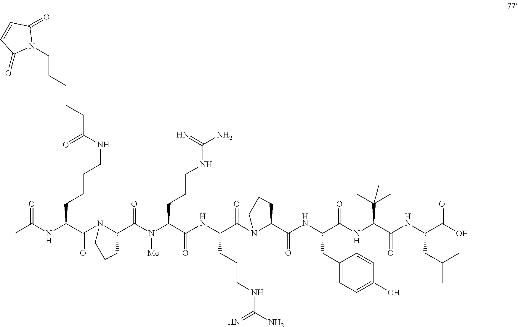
CC(NC(C(N1CCCC1C(N(C(C(NC(C(N1C(C(NC(C(NC(C(NC(C(O)=O)CC(C)C)=O)C(C)(C)C)=O)CC2=CC=C(O)C=C2)=O)CCC1)=O)CCCNC(N)=N)=O)CCCNC(N)=N)[Me])=O)=O)CCCCNC(CCCCCN1C(=O)C=CC1=O)=O)=O
